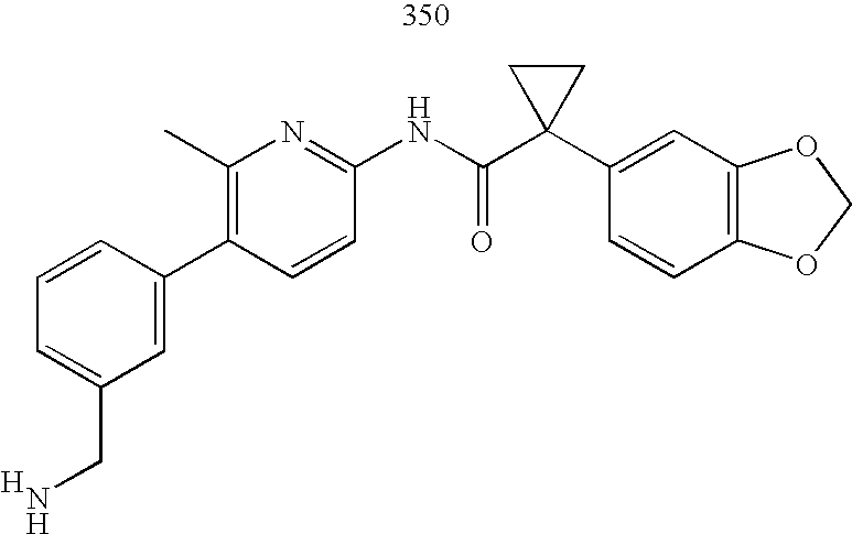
C1(C2=CC(CN)=CC=C2)=C(C)N=C(NC(C2(C3=CC4=C(C=C3)OCO4)CC2)=O)C=C1.[H]
